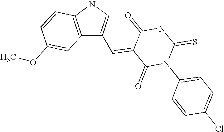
C12=C(NC=C1C=C1C(=O)N(C3=CC=C(Cl)C=C3)C(=S)NC1=O)C=CC(OC)=C2
